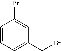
C1=CC=C(CBr)C=C1Br
